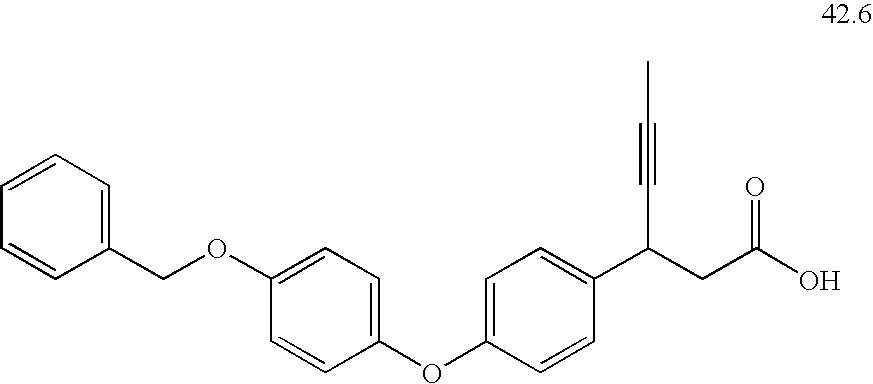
C1(OCC2=CC=CC=C2)=CC=C(OC2=CC=C(C(CC(O)=O)C#CC)C=C2)C=C1
